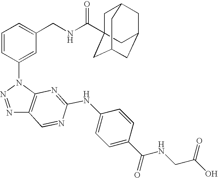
N1=NN(C2=CC(CNC(=O)C34CC5CC(CC(C3)C5)C4)=CC=C2)C2=C1C=NC(NC1=CC=C(C(=O)NCC(O)=O)C=C1)=N2
